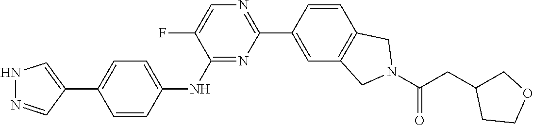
N1N=CC(C2=CC=C(NC3=NC(C4=CC5=C(C=C4)CN(C(CC4COCC4)=O)C5)=NC=C3F)C=C2)=C1
